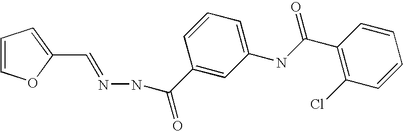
C1(C=NNC(C2=CC(NC(C3=C(Cl)C=CC=C3)=O)=CC=C2)=O)=CC=CO1
